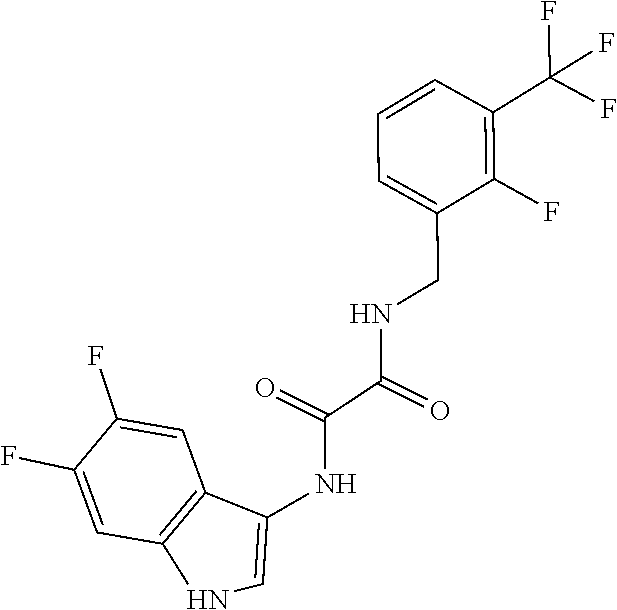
C1=C(CNC(C(=O)NC2=CNC3=C2C=C(F)C(F)=C3)=O)C(F)=C(C(F)(F)F)C=C1
